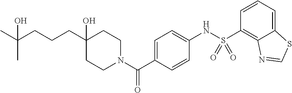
C1CN(C(C2=CC=C(NS(C3=C4C(=CC=C3)SC=N4)(=O)=O)C=C2)=O)CCC1(O)CCCC(C)(C)O
